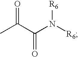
CC(C(N([R6])[R6])=O)=O
